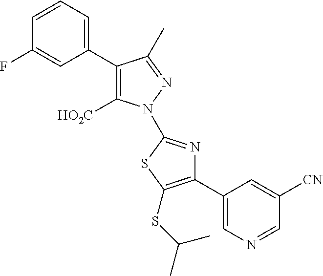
C1(C2=CC=CC(F)=C2)=C([HO2C])N(C2=NC(C3=CN=CC([CN])=C3)=C(SC(C)C)S2)N=C1C
